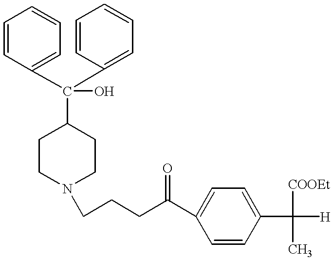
C1CN(CCCC(C2=CC=C(C([COOEt])(C)[H])C=C2)=O)CCC1C(C1=CC=CC=C1)(C1=CC=CC=C1)O
